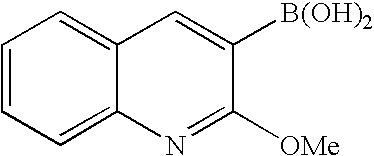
C1=CC=C2C(=C1)C=C([B(OH)2])C([OMe])=N2
